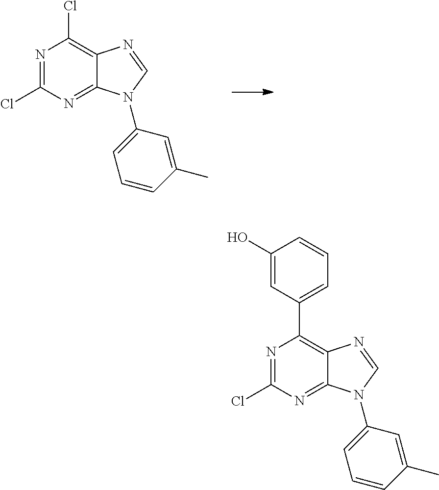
N1=C(Cl)N=C2C(=C1Cl)N=CN2C1=CC=CC(C)=C1.N1=C(Cl)N=C2C(=C1C1=CC=CC(O)=C1)N=CN2C1=CC=CC(C)=C1
